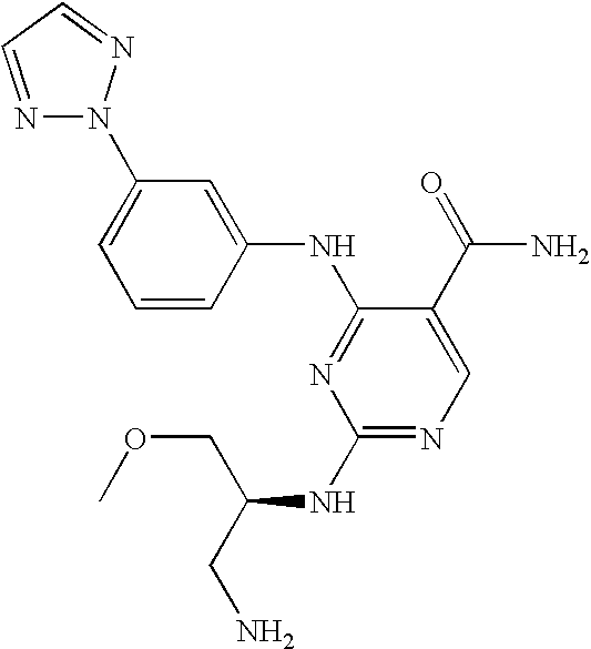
C1=CC(NC2=NC(NC(CN)COC)=NC=C2C(=O)N)=CC(N2N=CC=N2)=C1
